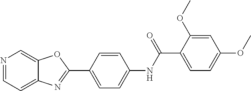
C1=CC(NC(C2=CC=C(OC)C=C2OC)=O)=CC=C1C1=NC2=CC=NC=C2O1
